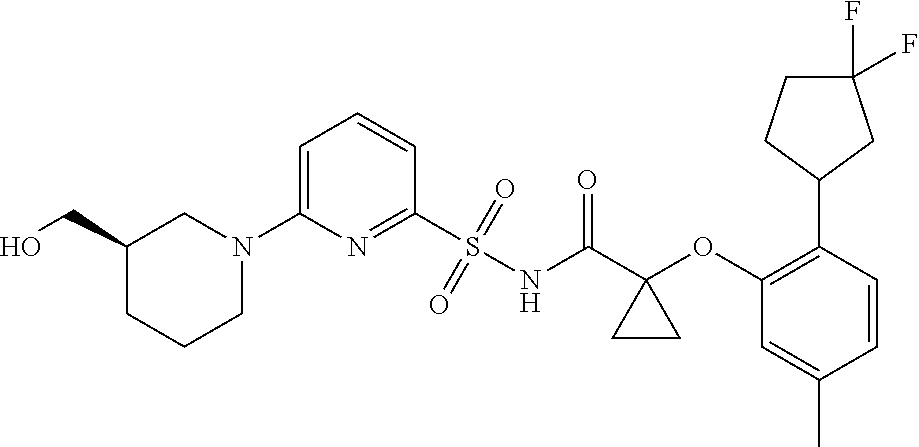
N1(C2=CC=CC(S(=O)(=O)NC(C3(OC4=C(C5CCC(F)(F)C5)C=CC(C)=C4)CC3)=O)=N2)CC(CO)CCC1
